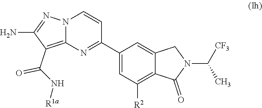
C(C1=C2N(N=C1N)C=CC(C1=CC([R2])=C3C(=C1)CN(C(C)[CF3])C3=O)=N2)(N[R1a])=O
